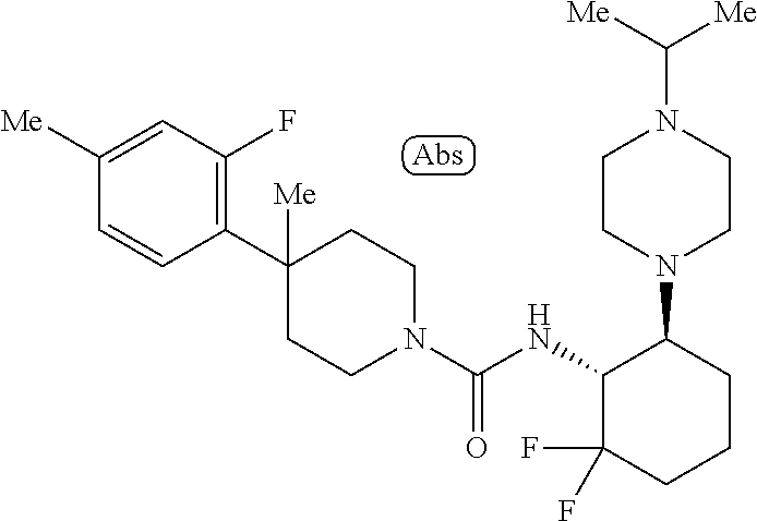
C1([Me])=CC(F)=C(C2([Me])CCN(C(NC3C(F)(F)CCCC3N3CCN(C([Me])[Me])CC3)=O)CC2)C=C1
